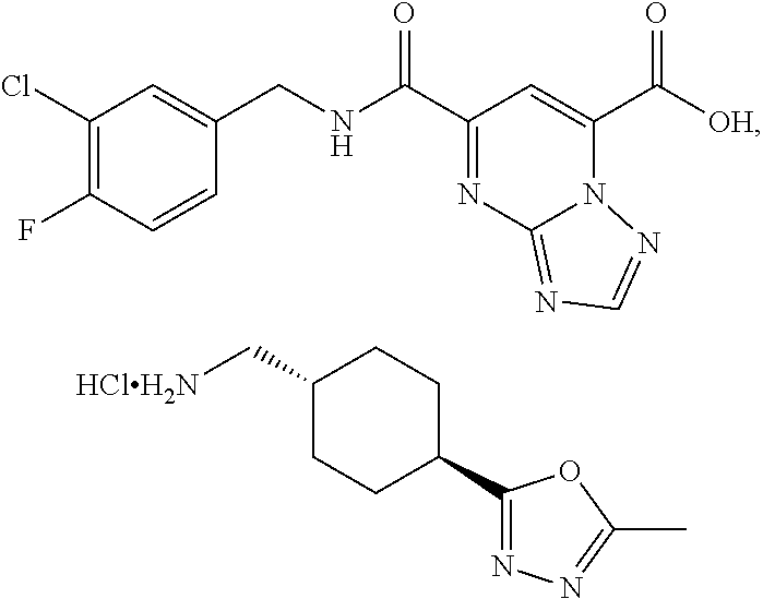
C1(Cl)=C(F)C=CC(CNC(C2=NC3=NC=NN3C(C([OH])=O)=C2)=O)=C1.C1(C[HClH2N])CCC(C2=NN=C(C)O2)CC1
